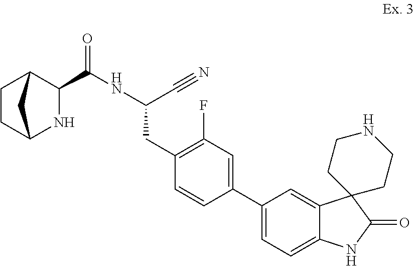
C1(C(NC(C#N)CC2=C(F)C=C(C3=CC=C4C(=C3)C3(C(=O)N4)CCNCC3)C=C2)=O)C2CCC(N1)C2
